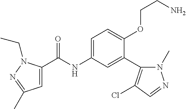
C1=C(C(=O)NC2=CC=C(OCCN)C(C3=C(Cl)C=NN3C)=C2)N(CC)N=C1C
